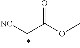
[NC]CC(OC)=O
